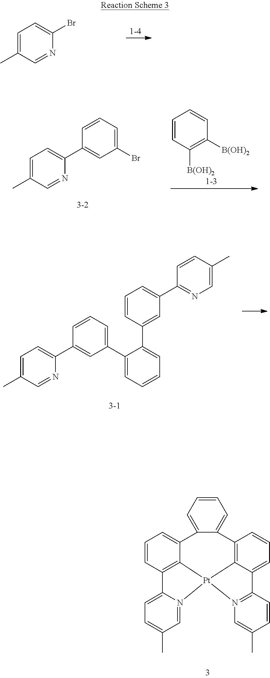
C1=CC=C2C3=CC=CC4=C3[Pt]3(C5=C(C=CC=C5C5=N3C=C(C)C=C5)C2=C1)N1=CC(C)=CC=C41.C1=C(C)C=NC(Br)=C1.C1=CC([B(OH)2])=C([B(OH)2])C=C1.C1=C(C)C=NC(C2=CC(Br)=CC=C2)=C1.C1=C(C)C=NC(C2=CC(C3=CC=CC=C3C3=CC(C4=NC=C(C)C=C4)=CC=C3)=CC=C2)=C1
